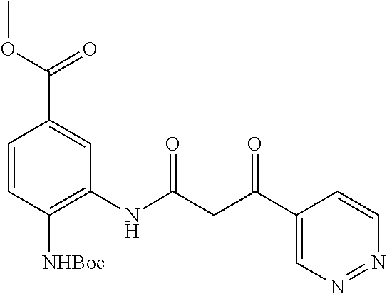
C1=CC([NHBoc])=C(NC(CC(C2=CN=NC=C2)=O)=O)C=C1C(OC)=O
